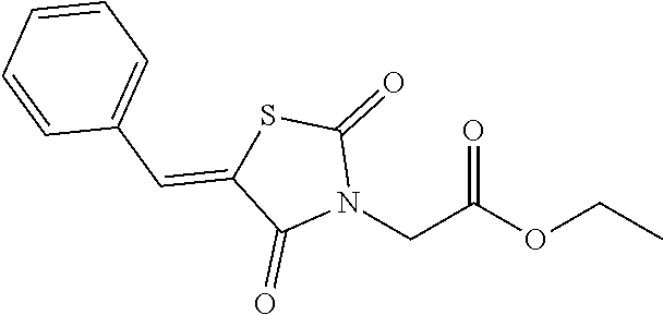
N1(CC(OCC)=O)C(=O)SC(=CC2=CC=CC=C2)C1=O
